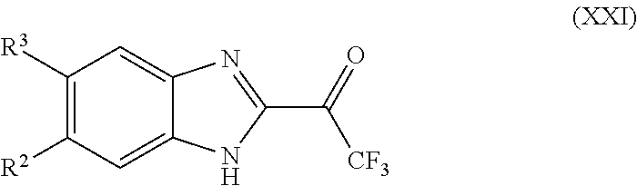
C1([R3])=C([R2])C=C2C(=C1)N=C(C(=O)[CF3])N2
